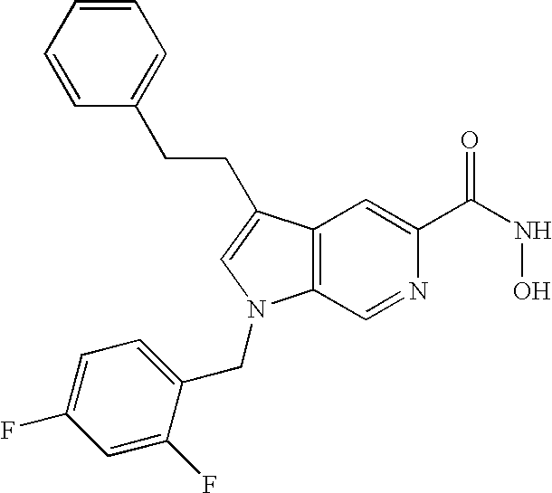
C12=C(C(CCC3=CC=CC=C3)=CN1CC1=CC=C(F)C=C1F)C=C(C(NO)=O)N=C2
